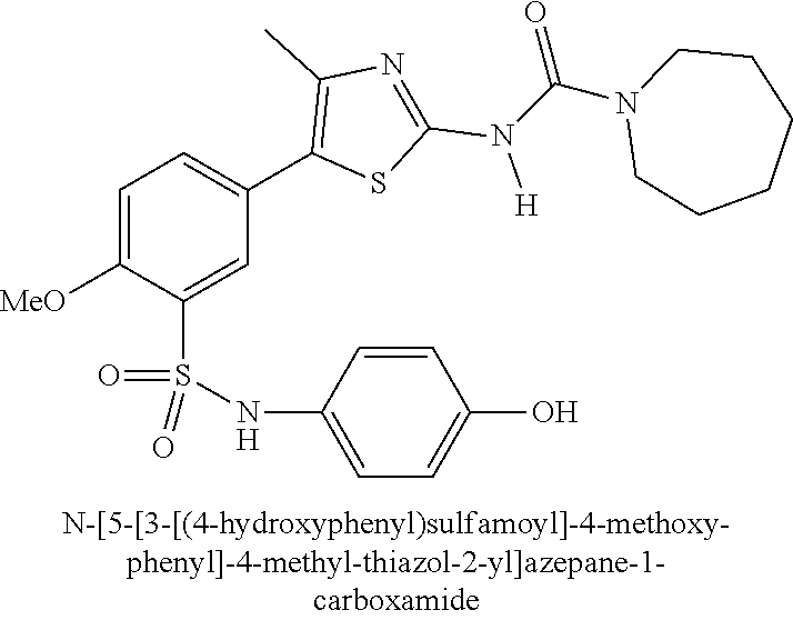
C1=C([MeO])C(S(NC2=CC=C(O)C=C2)(=O)=O)=CC(C2=C(C)N=C(N(C(N3CCCCCC3)=O)[H])S2)=C1
